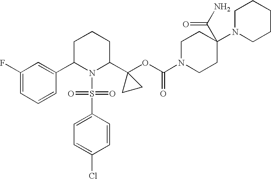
C1(F)=CC=CC(C2N(S(C3=CC=C(Cl)C=C3)(=O)=O)C(C3(OC(N4CCC(N5CCCCC5)(C(N)=O)CC4)=O)CC3)CCC2)=C1
